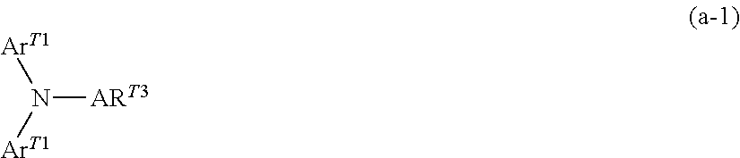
N([ART3])([ArT1])[ArT1]
